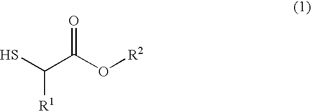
SC(C(O[R2])=O)[R1]
